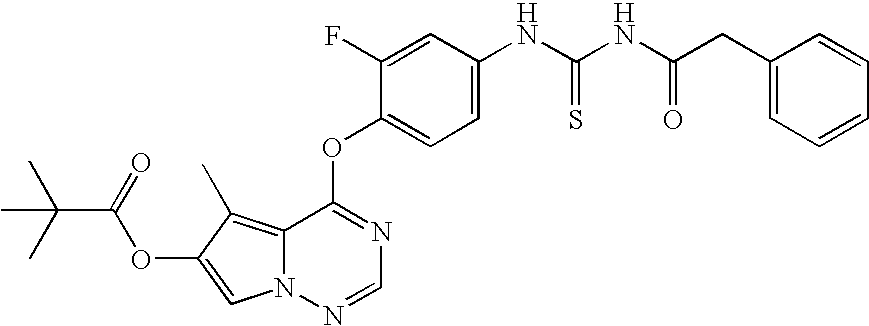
C1=C(F)C(OC2=NC=NN3C2=C(C)C(OC(=O)C(C)(C)C)=C3)=CC=C1NC(NC(CC1=CC=CC=C1)=O)=S
